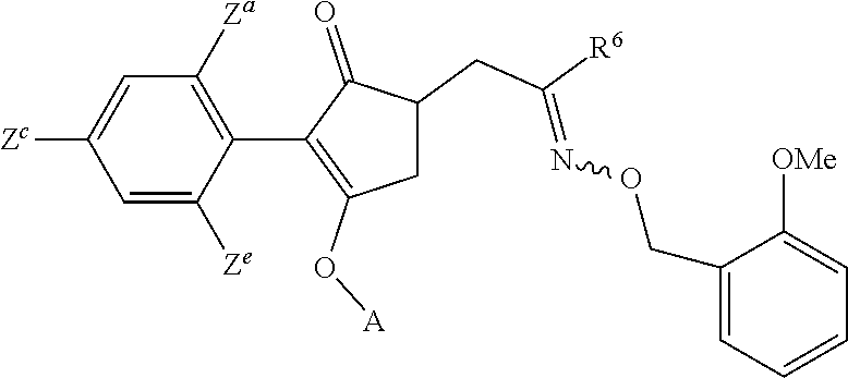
C1=C([Ze])C(C2=C(O[A])CC(CC([R6])=NOCC3=CC=CC=C3[OMe])C2=O)=C([Za])C=C1[Zc]
